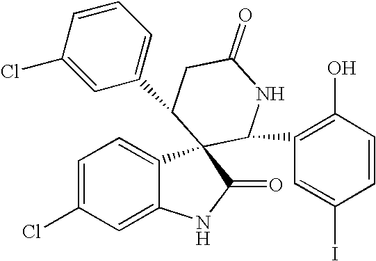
C1=C(Cl)C=C2C(=C1)C1(C(=O)N2)C(C2=C(O)C=CC(I)=C2)NC(=O)CC1C1=CC=CC(Cl)=C1
